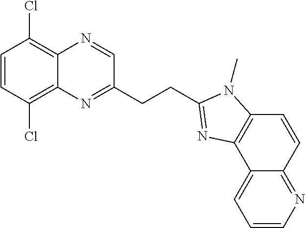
C1=CN=C2C(=C1)C1=C(C=C2)N(C)C(CCC2=NC3=C(Cl)C=CC(Cl)=C3N=C2)=N1
